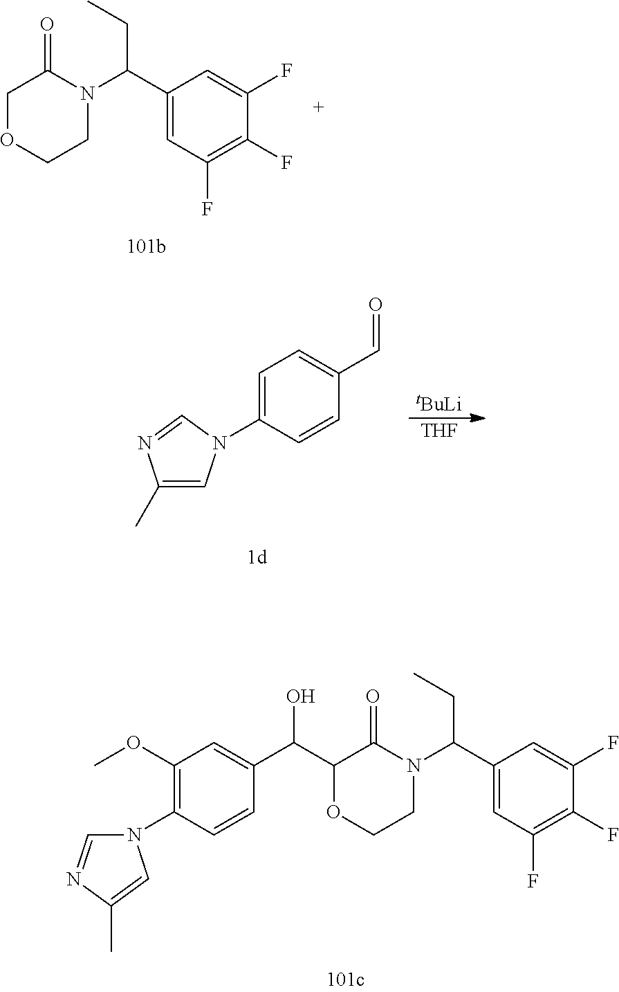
C1OCCN(C(C2=CC(F)=C(F)C(F)=C2)CC)C1=O.[tBuLi].[THF].C1=C(N2C=C(C)N=C2)C=CC(C=O)=C1.C1(C(C2=CC(OC)=C(N3C=NC(C)=C3)C=C2)O)OCCN(C(C2=CC(F)=C(F)C(F)=C2)CC)C1=O
